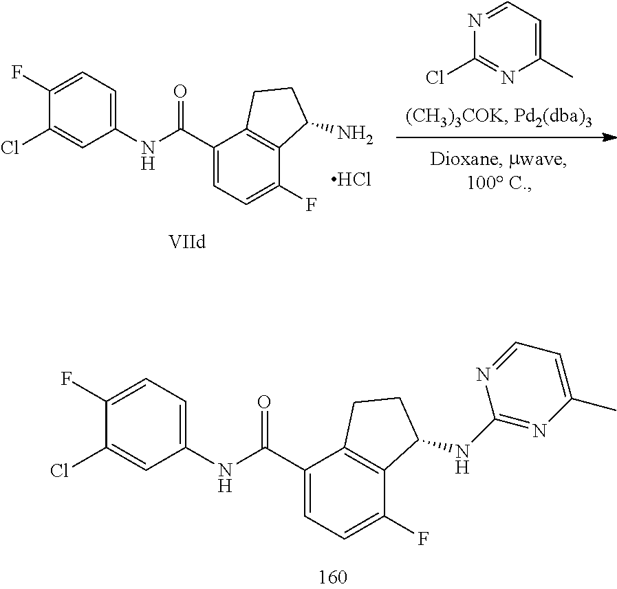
C1(Cl)=CC(NC(C2=CC=C(F)C3=C2CCC3NC2=NC(C)=CC=N2)=O)=CC=C1F.N1=CC=C(C)N=C1Cl.C1(Cl)=CC(NC(C2=CC=C(F)C3=C2CCC3N)=O)=CC=C1F.Cl
